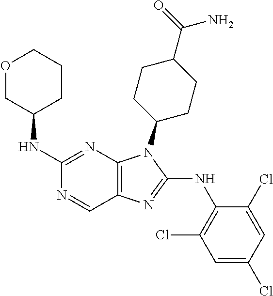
C1(NC2CCCOC2)=NC2=C(C=N1)N=C(NC1=C(Cl)C=C(Cl)C=C1Cl)N2C1CCC(C(=O)N)CC1
